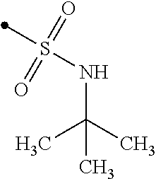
S(NC(C)(C)C)(=O)(=O)C
